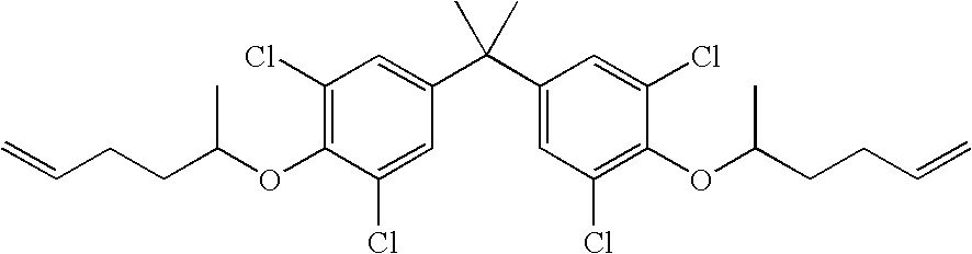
C1(Cl)=C(OC(CCC=C)C)C(Cl)=CC(C(C2=CC(Cl)=C(OC(CCC=C)C)C(Cl)=C2)(C)C)=C1
